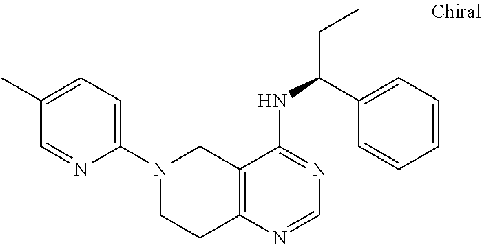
C1=C(C)C=NC(N2CCC3=C(C2)C(NC(CC)C2=CC=CC=C2)=NC=N3)=C1
